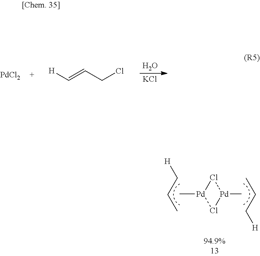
C(=CCCl)[H].[KCl].[PdCl2].O.Cl1[Pd](C)Cl[Pd]1C.CCC[H].CCC[H]
